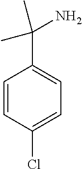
C1=CC(Cl)=CC=C1C(N)(C)C
